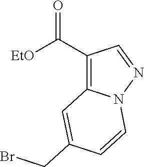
C1(C(=O)[EtO])=C2N(N=C1)C=CC(CBr)=C2
